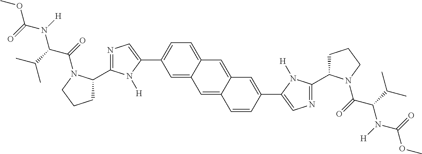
COC(N(C(C(C)C)C(=O)N1C(C2=NC=C(C3=CC=C4C(=C3)C=C3C=CC(C5=CN=C(C6CCCN6C(=O)C(C(C)C)N(C(OC)=O)[H])N5[H])=CC3=C4)N2[H])CCC1)[H])=O
